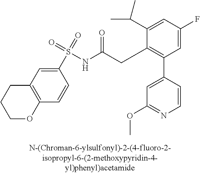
C1=C(F)C=C(C(C)C)C(CC(NS(=O)(=O)C2=CC3=C(C=C2)OCCC3)=O)=C1C1=CC(OC)=NC=C1
